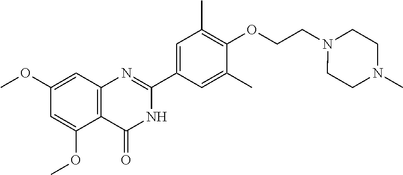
C1(OC)=CC2=C(C(OC)=C1)C(=O)NC(C1=CC(C)=C(OCCN3CCN(C)CC3)C(C)=C1)=N2
